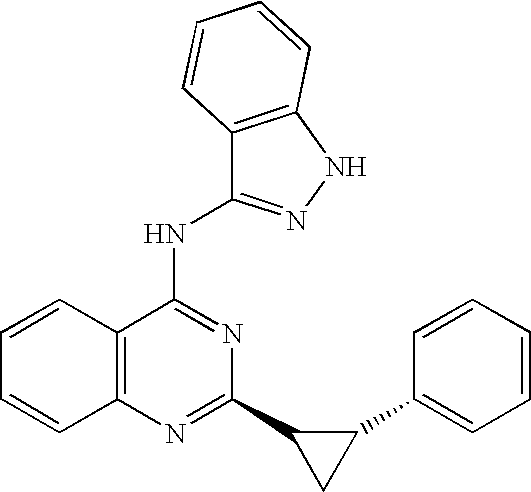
C12=C(C(NC3=NNC4=C3C=CC=C4)=NC(C3C(C4=CC=CC=C4)C3)=N1)C=CC=C2
